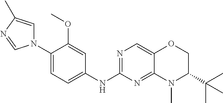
N1(C2=CC=C(NC3=NC=C4C(=N3)N(C)C(C(C)(C)C)CO4)C=C2OC)C=C(C)N=C1
